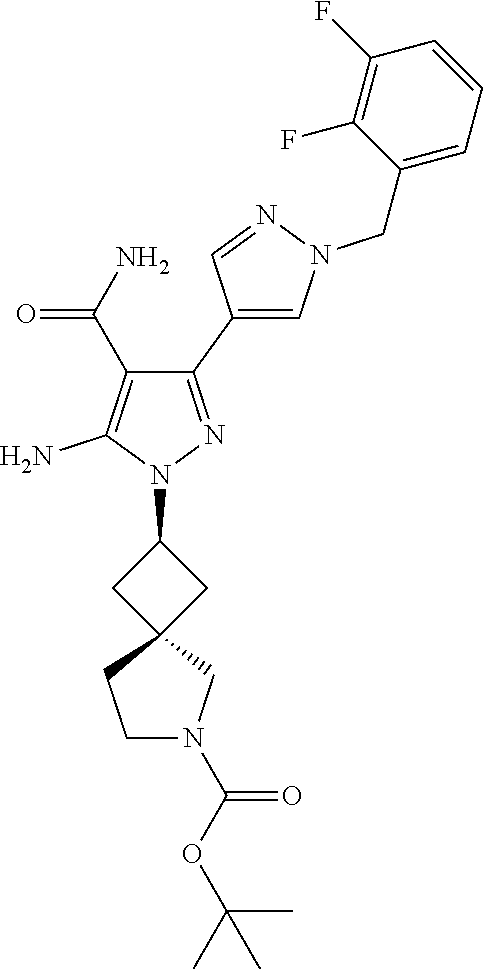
C1(C2=CN(CC3=CC=CC(F)=C3F)N=C2)=NN(C2CC3(C2)CCN(C(OC(C)(C)C)=O)C3)C(N)=C1C(N)=O
